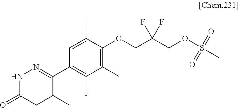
C1(C2=NNC(=O)CC2C)=C(F)C(C)=C(OCC(COS(C)(=O)=O)(F)F)C(C)=C1
